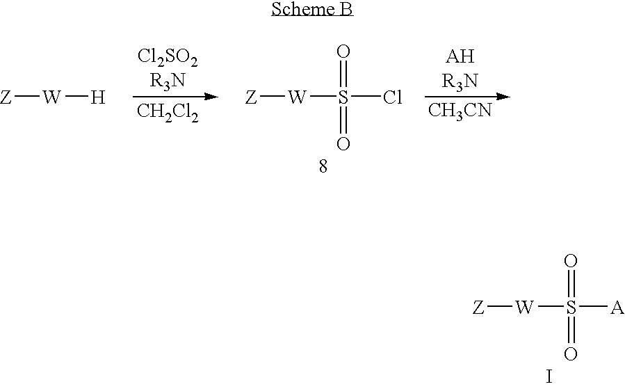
[Z][W][H].[CH2Cl2].[Z][W]S(Cl)(=O)=O.[CH3CN].[Z][W]S([A])(=O)=O.I
